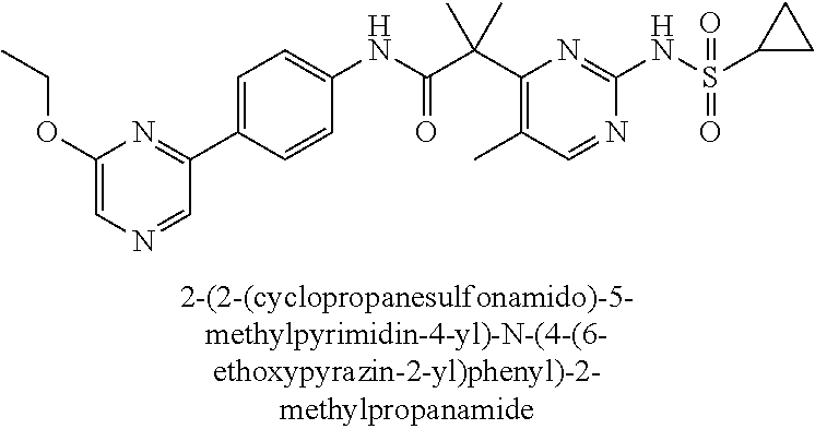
C1(NC(=O)C(C2=C(C)C=NC(NS(=O)(=O)C3CC3)=N2)(C)C)=CC=C(C2=NC(OCC)=CN=C2)C=C1
